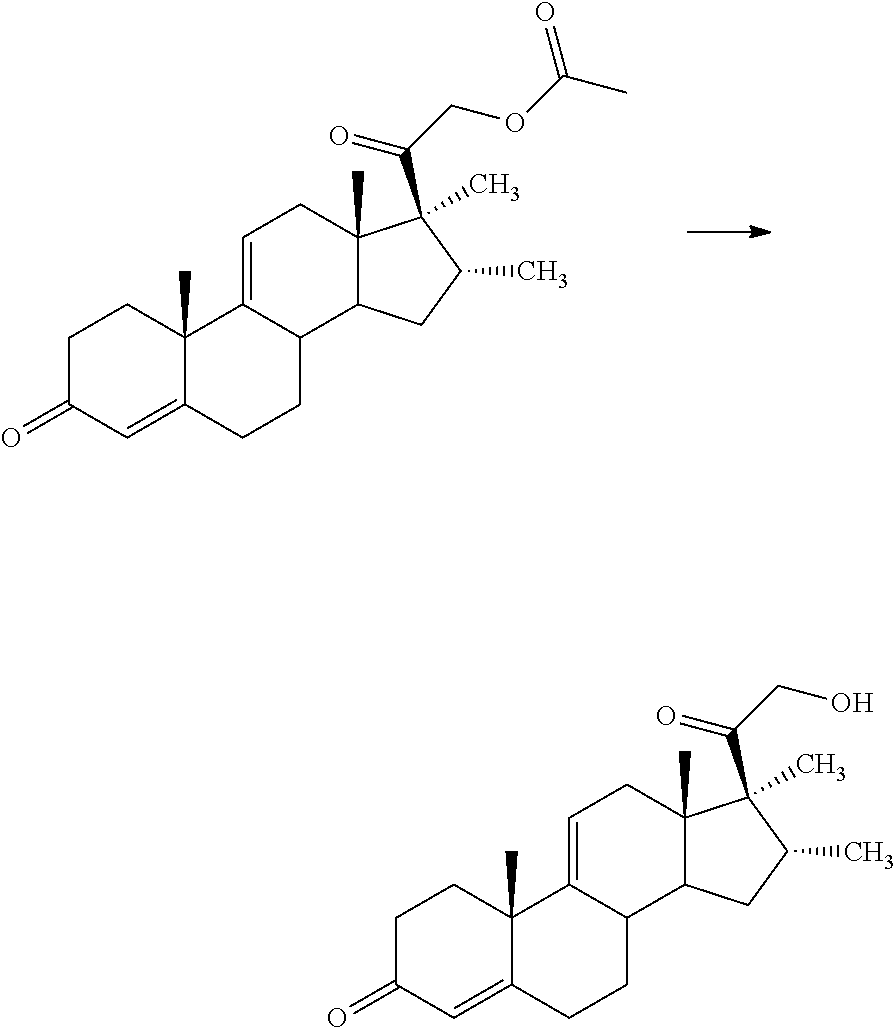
C1C(=O)C=C2C(C)(C1)C1=CCC3(C)C(C1CC2)CC(C)C3(C(=O)COC(C)=O)C.C1C(=O)C=C2C(C)(C1)C1=CCC3(C)C(C1CC2)CC(C)C3(C(=O)CO)C
